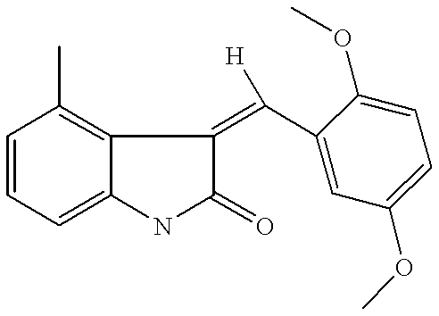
C1=CC=C2C(=C1C)C(=C(C1=CC(OC)=CC=C1OC)[H])C(=O)N2
